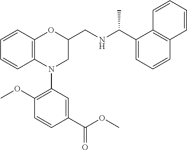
C1=CC2=C(C=C1)N(C1=C(OC)C=CC(C(OC)=O)=C1)CC(CNC(C1=CC=CC3=C1C=CC=C3)C)O2
